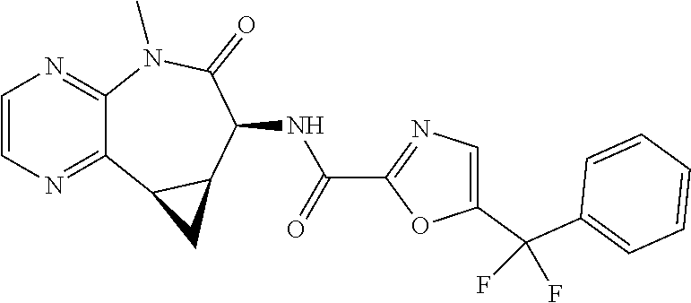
C12=NC=CN=C1N(C)C(=O)C(NC(C1=NC=C(C(C3=CC=CC=C3)(F)F)O1)=O)C1C2C1
